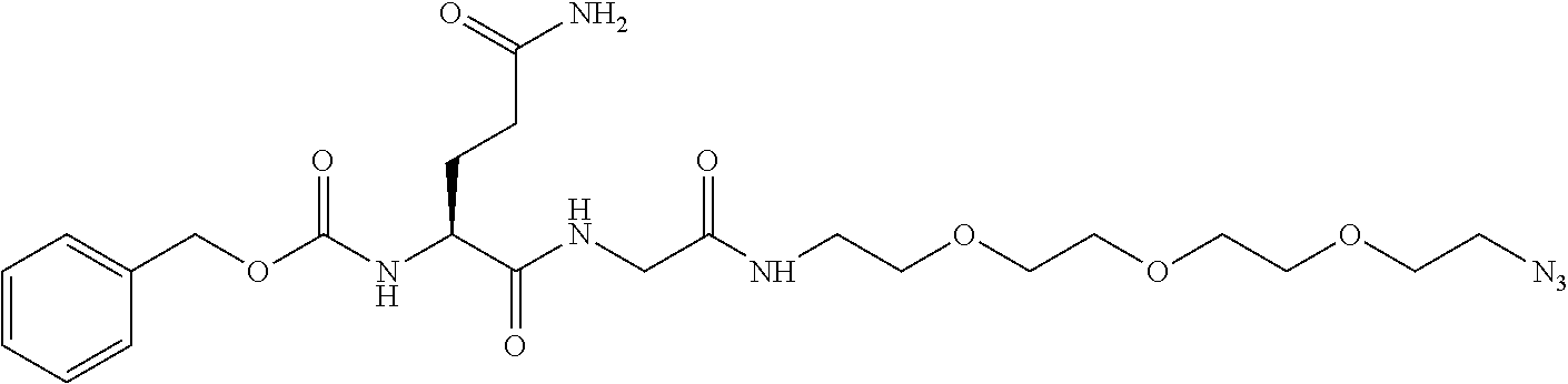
C1=CC=CC(COC(NC(C(NCC(NCCOCCOCCOCC[N3])=O)=O)CCC(N)=O)=O)=C1
